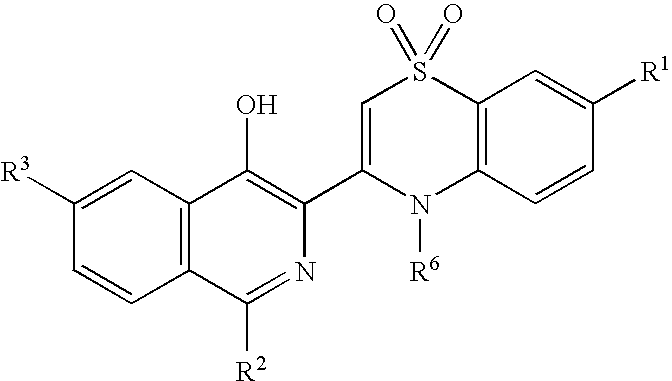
C1=C(C2=C(O)C3=C(C([R2])=N2)C=CC([R3])=C3)N([R6])C2=C(S1(=O)=O)C=C([R1])C=C2
